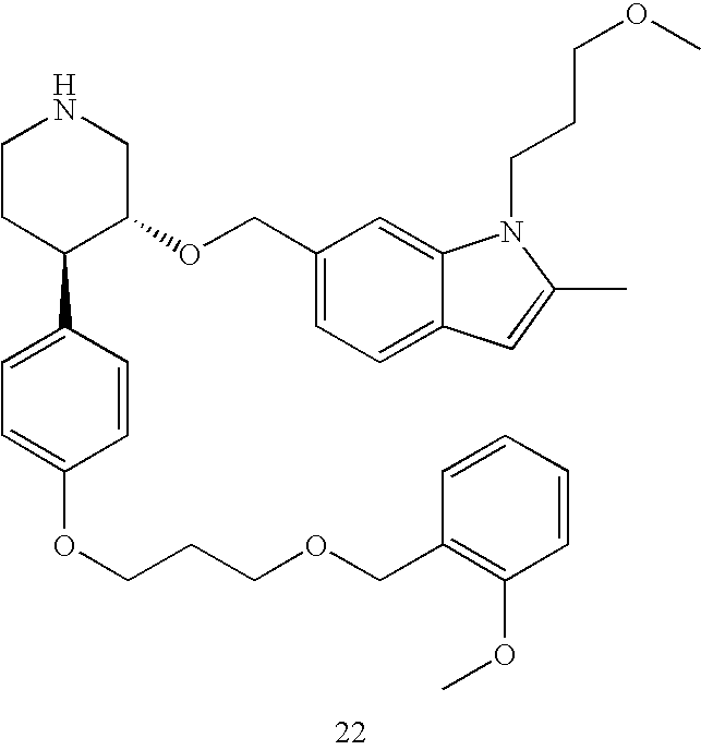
C1CC(C2=CC=C(OCCCOCC3=C(OC)C=CC=C3)C=C2)C(OCC2=CC=C3C(=C2)N(CCCOC)C(C)=C3)CN1
